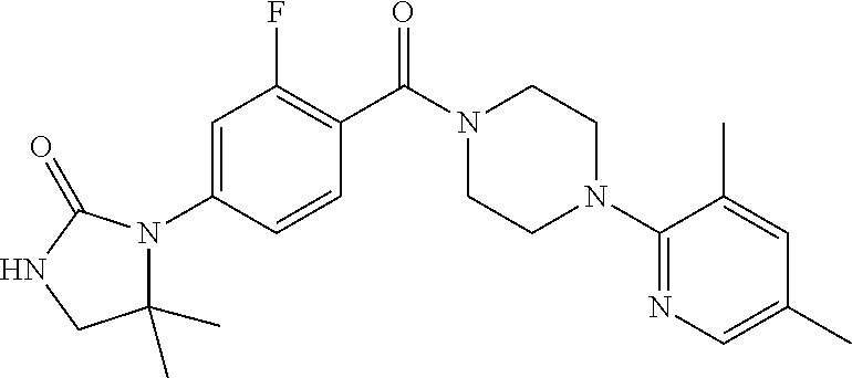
C1=C(N2C(C)(C)CNC2=O)C=CC(C(=O)N2CCN(C3=NC=C(C)C=C3C)CC2)=C1F
